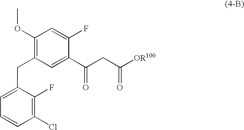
C1(OC)=C(CC2=CC=CC(Cl)=C2F)C=C(C(=O)CC([OR100])=O)C(F)=C1
